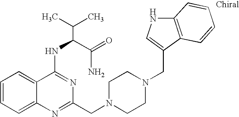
C1=CC=C2C(=C1)C(NC(C(N)=O)C(C)C)=NC(CN1CCN(CC3=CNC4=C3C=CC=C4)CC1)=N2
